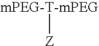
[mPEG-T-mPEG][Z]
